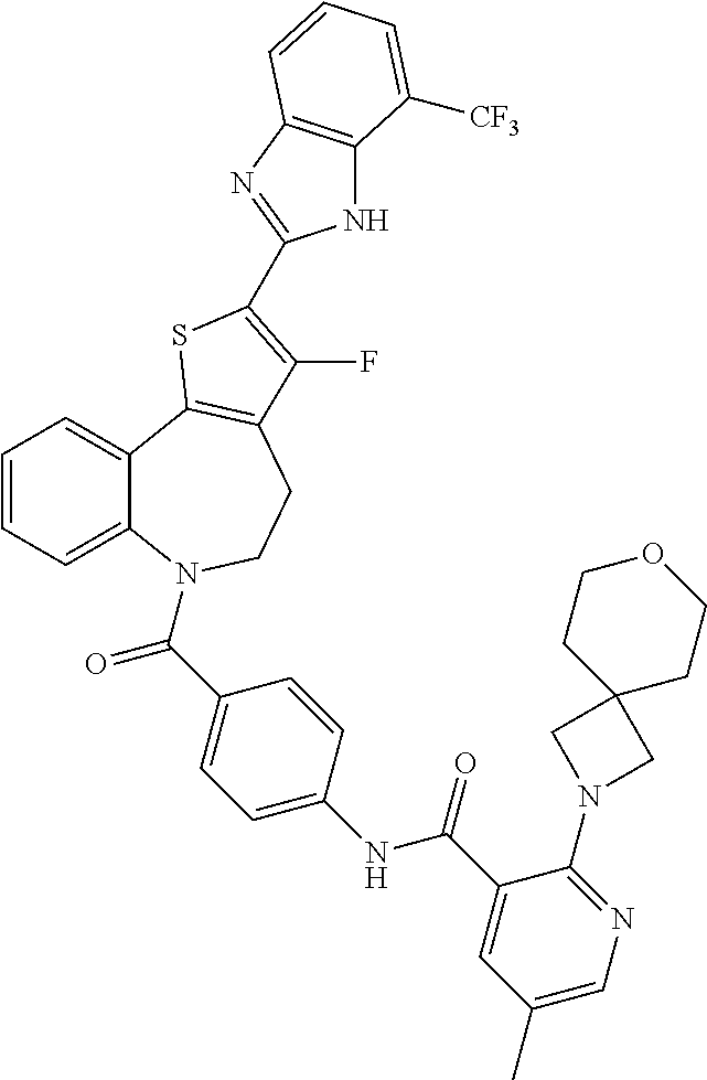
C1=CC=C2C(=C1)C1=C(CCN2C(=O)C2=CC=C(NC(=O)C3=CC(C)=CN=C3N3CC4(C3)CCOCC4)C=C2)C(F)=C(C2=NC3=C(N2)C([CF3])=CC=C3)S1
